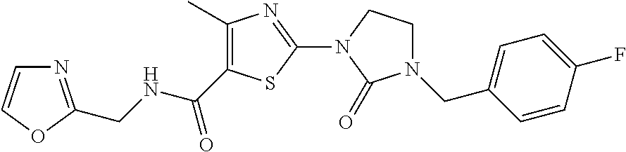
C1(C)=C(C(NCC2=NC=CO2)=O)SC(N2C(=O)N(CC3=CC=C(F)C=C3)CC2)=N1
